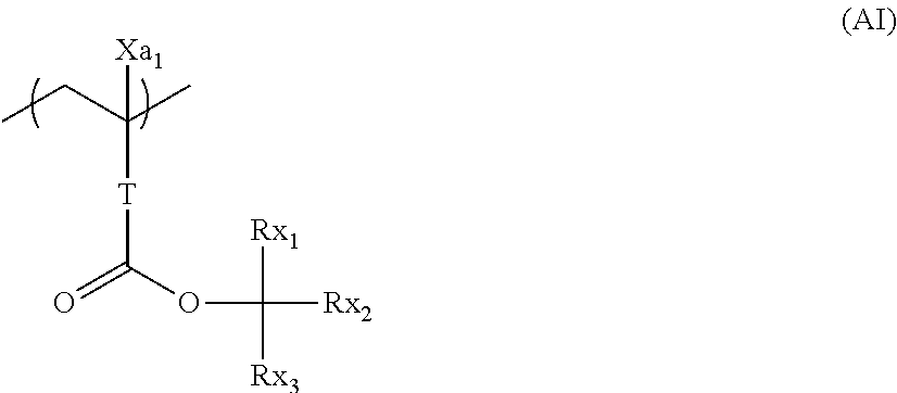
O(C([Rx1])([Rx3])[Rx2])C([T]C(C)(CC)[Xa1])=O
